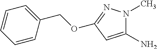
C1(N)=CC(OCC2=CC=CC=C2)=NN1C
